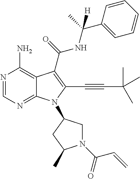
N1=CN=C2C(=C1N)C(C(=O)NC(C)(C1=CC=CC=C1)[H])=C(C#CC(C)(C)C)N2C1CN(C(C=C)=O)C(C)C1
